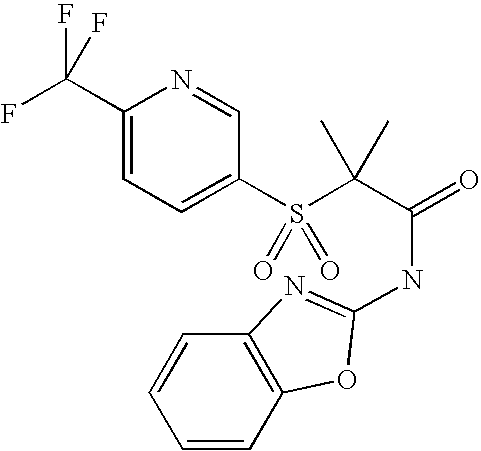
C1(C(F)(F)F)=CC=C(S(C(C(=O)NC2=NC3=C(C=CC=C3)O2)(C)C)(=O)=O)C=N1
